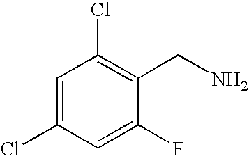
C1=C(Cl)C=C(F)C(CN)=C1Cl
